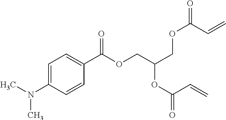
C1=C(N(C)C)C=CC(C(OCC(COC(=O)C=C)OC(=O)C=C)=O)=C1
